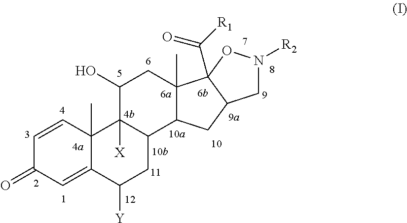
C1=CC2(C)C(=CC1=O)C([Y])CC1C2([X])C(O)CC2(C)C1CC1CN([R2])OC21C([R1])=O
